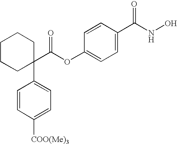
C1CCC(C(OC2=CC=C(C(NO)=O)C=C2)=O)(C2=CC=C([COO(Me)3])C=C2)CC1
